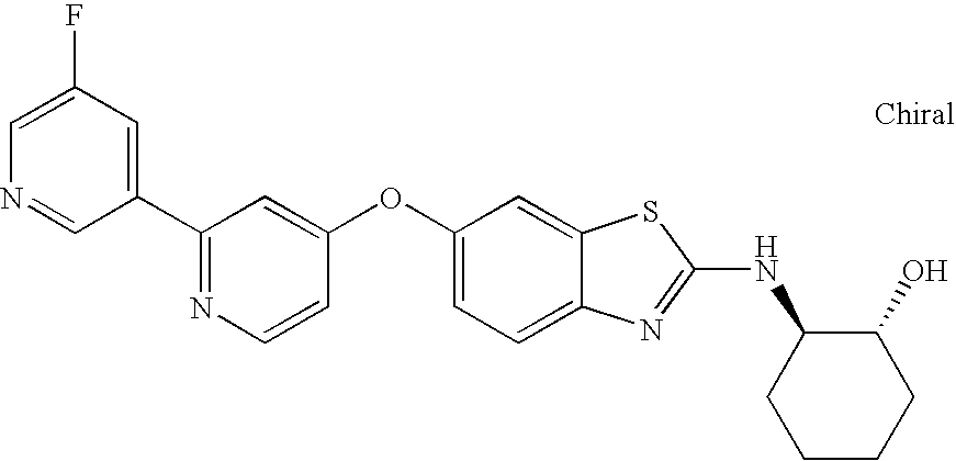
N1=C(C2=CC(F)=CN=C2)C=C(OC2=CC=C3C(=C2)SC(NC2CCCCC2O)=N3)C=C1
